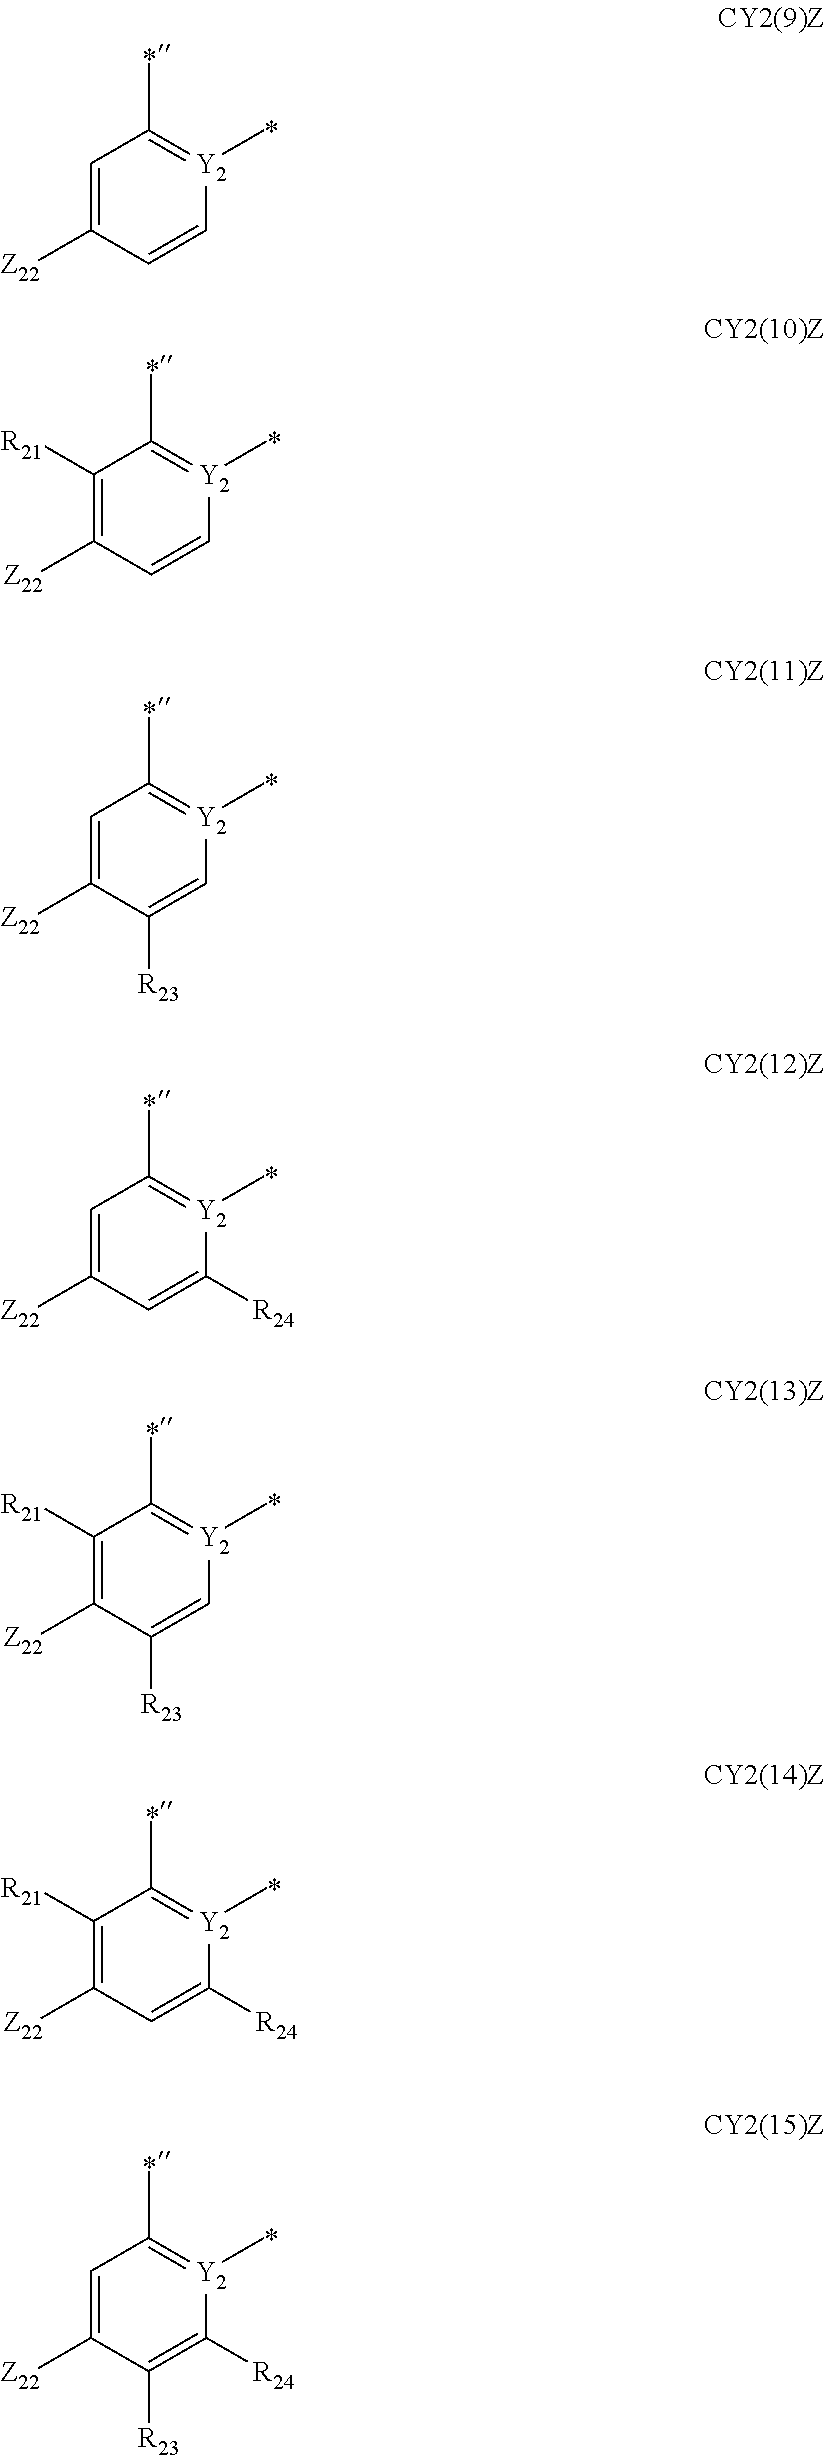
C1=C([Z22])C=C[Y2](C)=C1C.C1([R21])=C([Z22])C=C[Y2](C)=C1C.C1=C([Z22])C([R23])=C[Y2](C)=C1C.C1=C([Z22])C=C([R24])[Y2](C)=C1C.C1([R21])=C([Z22])C([R23])=C[Y2](C)=C1C.C1([R21])=C([Z22])C=C([R24])[Y2](C)=C1C.C1=C([Z22])C([R23])=C([R24])[Y2](C)=C1C
